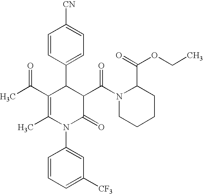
C1=CC(C2C(C(C)=O)=C(C)N(C3=CC([CF3])=CC=C3)C(=O)C2C(N2CCCCC2C(OCC)=O)=O)=CC=C1[CN]
